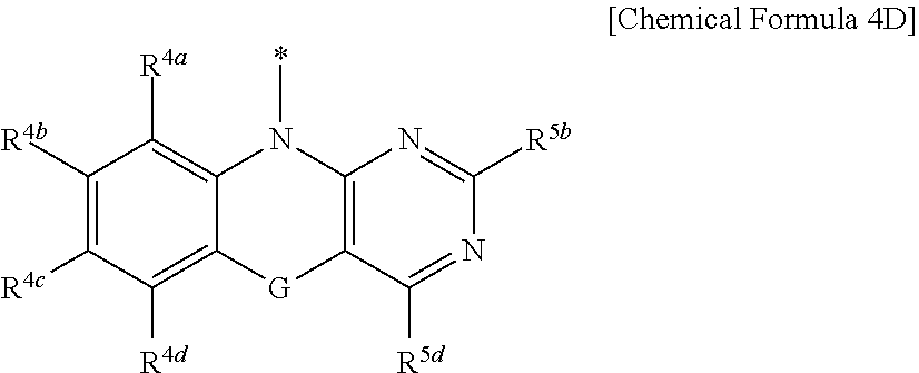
C12=C(C([R5d])=NC([R5b])=N1)[G]C1=C([R4d])C([R4c])=C([R4b])C([R4a])=C1N2C
